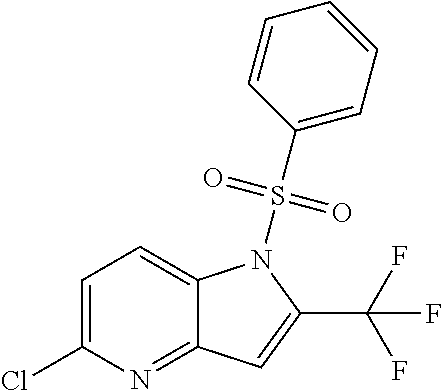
C1=C(Cl)N=C2C(=C1)N(S(C1=CC=CC=C1)(=O)=O)C(C(F)(F)F)=C2
